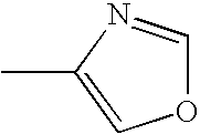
CC1=COC=N1
